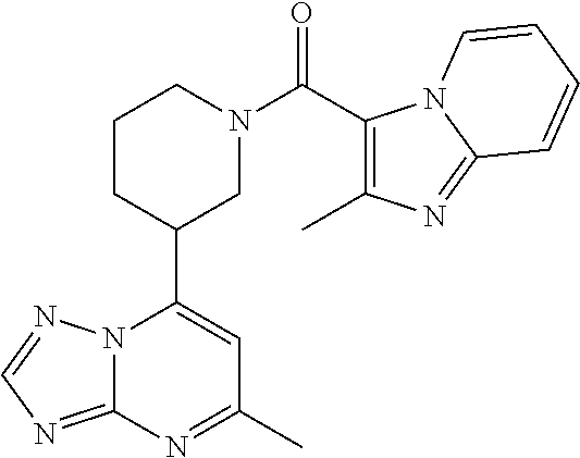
N12C(=NC=N1)N=C(C)C=C2C1CN(C(=O)C2=C(C)N=C3N2C=CC=C3)CCC1
